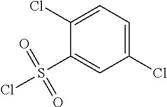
C1(Cl)=CC=C(Cl)C=C1S(Cl)(=O)=O
